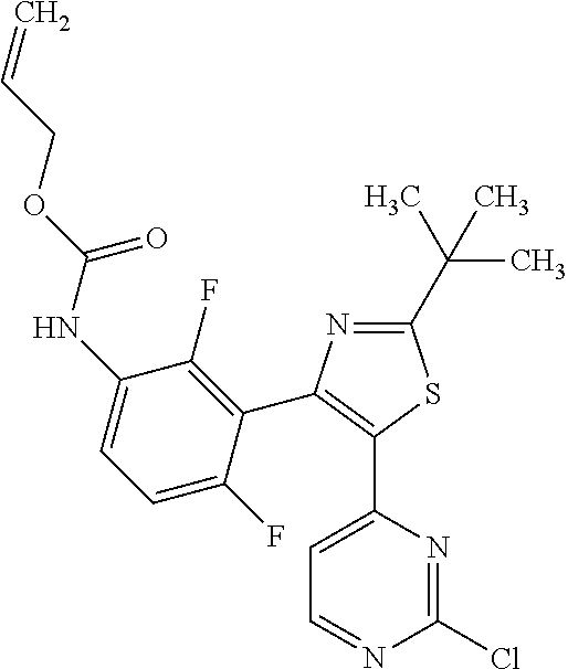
C1(C(C)(C)C)=NC(C2=C(F)C(NC(OCC=C)=O)=CC=C2F)=C(C2=CC=NC(Cl)=N2)S1
